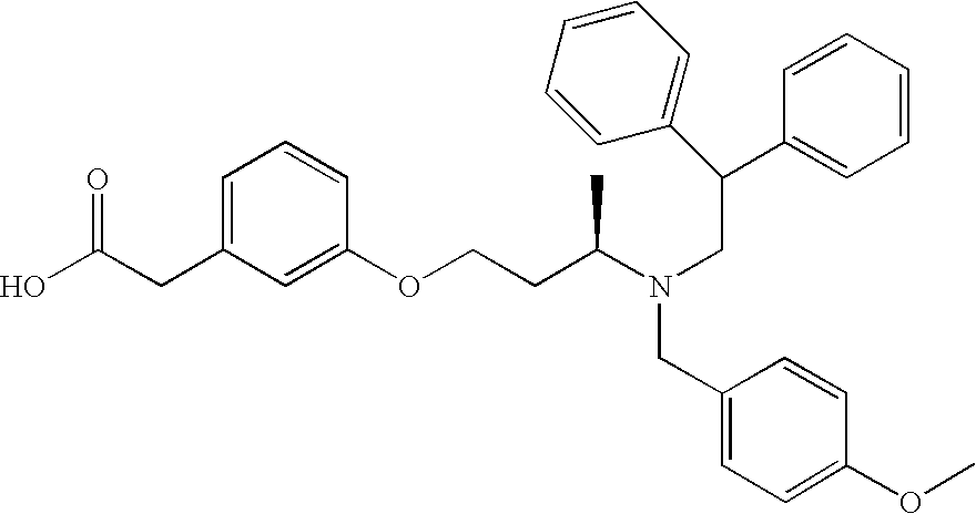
C(CC1=CC=CC(OCCC(N(CC(C2=CC=CC=C2)C2=CC=CC=C2)CC2=CC=C(OC)C=C2)C)=C1)(O)=O
